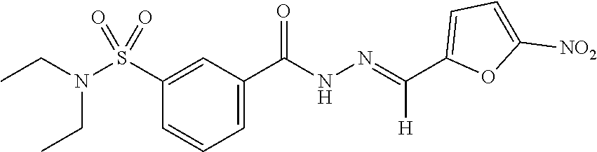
C1(C(=NNC(C2=CC=CC(S(N(CC)CC)(=O)=O)=C2)=O)[H])=CC=C([NO2])O1
